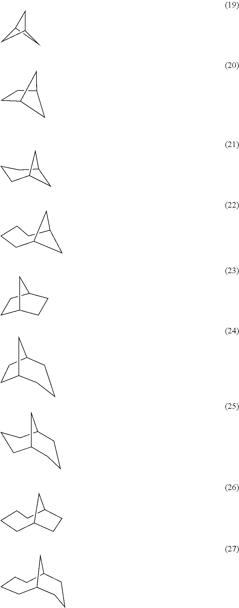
C12CC(C1)C2.C12CCC(C1)C2.C1C2CCCC1C2.C1C2CCC(C1)C2.C12CCC(C1)CCC2.C1CCC2CCCC1C2.C12CCCCC(C1)CC2.C12CCCCC(C1)CCC2.C1CCCC2CC1C2
